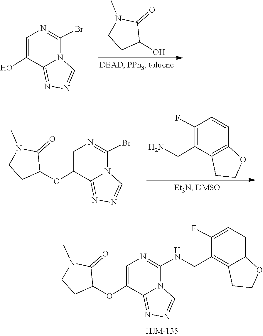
C1(NCC2=C3CCOC3=CC=C2F)=NC=C(OC2CCN(C)C2=O)C2=NN=CN12.N1(C)CCC(O)C1=O.C1(Br)=NC=C(O)C2=NN=CN12.C1=CC2=C(C(CN)=C1F)CCO2.C1(Br)=NC=C(OC2CCN(C)C2=O)C2=NN=CN12
